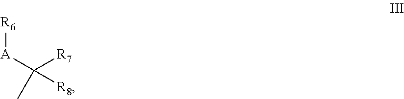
[A](C([R7])([R8])C)[R6]
